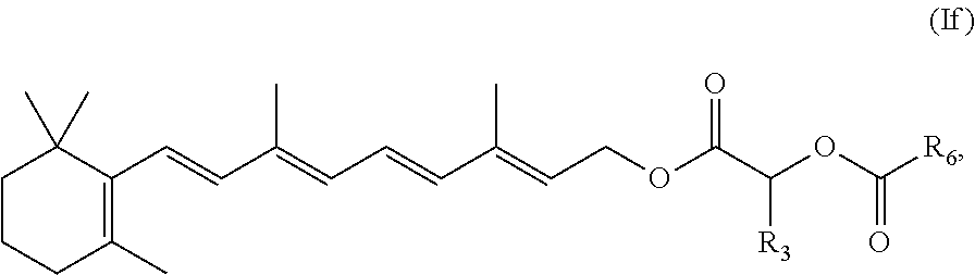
C1CCC(C)=C(C=CC(=CC=CC(=CCOC(C(OC([R6])=O)[R3])=O)C)C)C1(C)C
